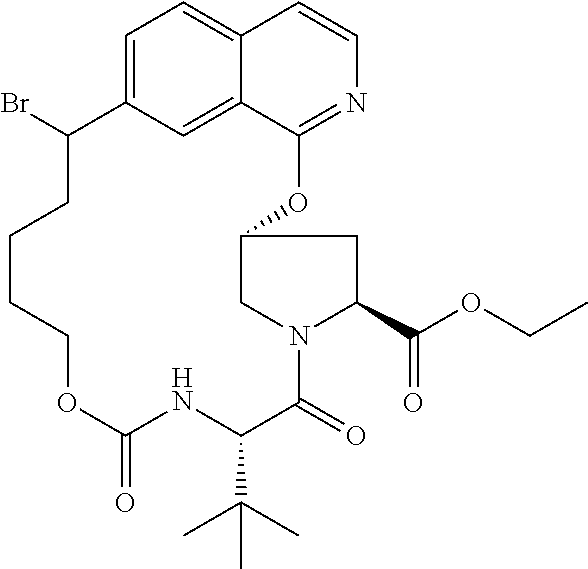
C1=C2C=C3C(=C1)C=CN=C3OC1CN(C(=O)C(C(C)(C)C)NC(=O)OCCCCC2Br)C(C(OCC)=O)C1
